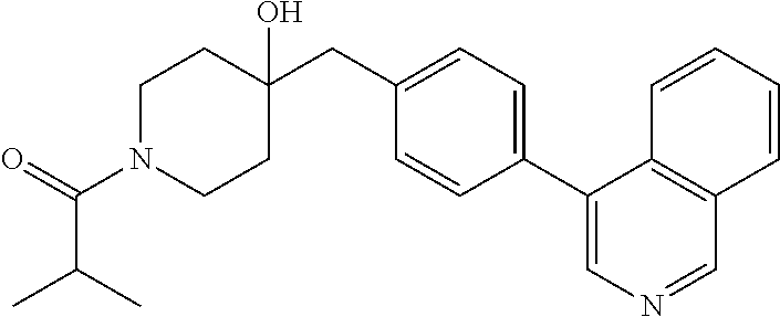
C1(CC2(O)CCN(C(C(C)C)=O)CC2)=CC=C(C2=CN=CC3=C2C=CC=C3)C=C1
